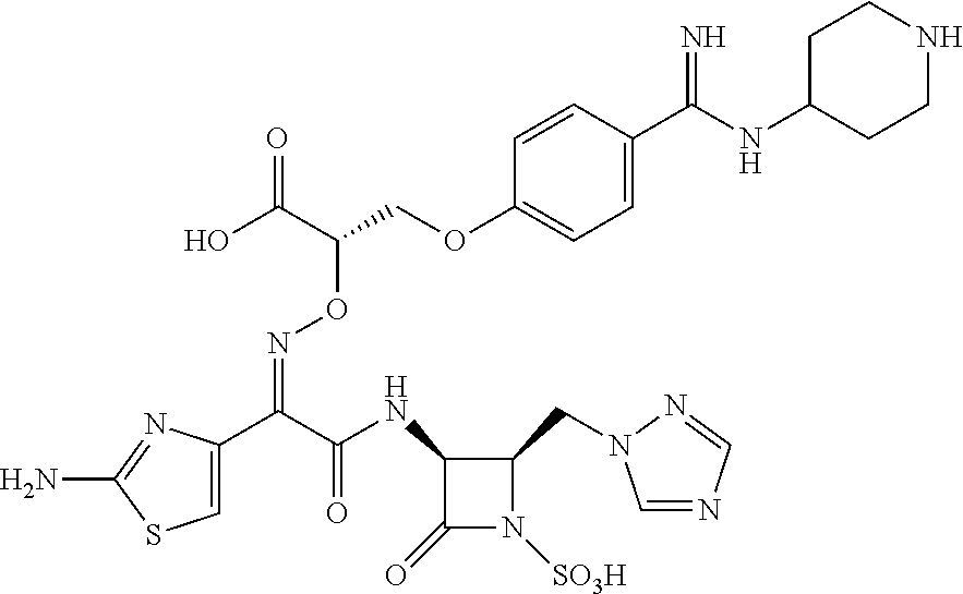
C(=NOC(COC1=CC=C(C(NC2CCNCC2)=N)C=C1)C(O)=O)(C1=CSC(N)=N1)C(NC1C(=O)N([SO3H])C1CN1C=NC=N1)=O
